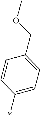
C1(*)=CC=C(COC)C=C1
